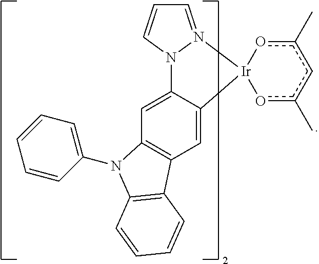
C12=CC3=C(C=C1[Ir]1(N4=CC=CN24)oc(C)cc(C)o1)C1=C(N3C2=CC=CC=C2)C=CC=C1
